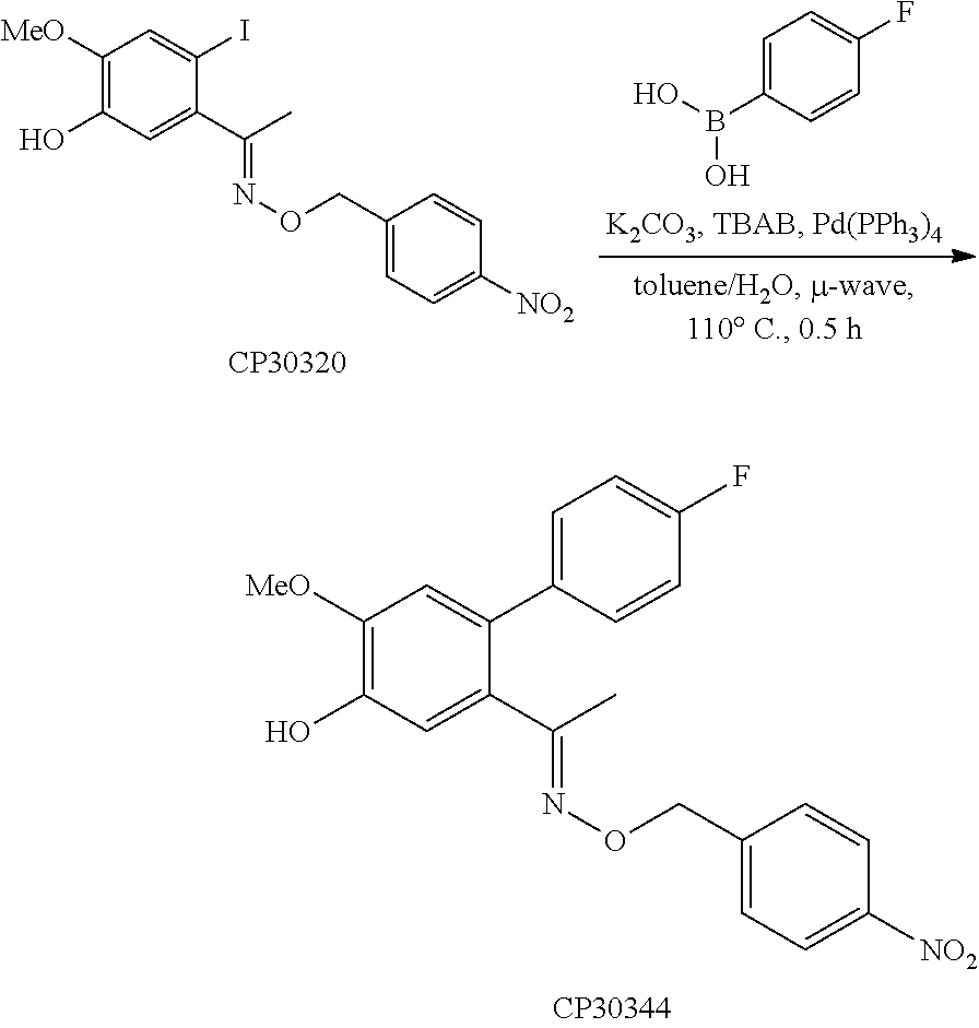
C1([MeO])=C(O)C=C(C(=NOCC2=CC=C([NO2])C=C2)C)C(C2=CC=C(F)C=C2)=C1.C1([MeO])=C(O)C=C(C(=NOCC2=CC=C([NO2])C=C2)C)C(I)=C1.OB(C1=CC=C(F)C=C1)O
